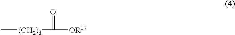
C[(CH2)d]C(=O)[OR17]
